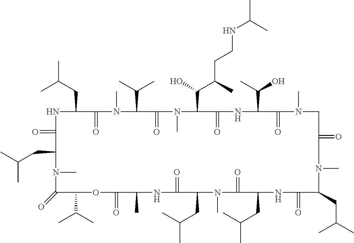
N1C(=O)C(CC(C)C)N(C)C(=O)C(C(C)C)OC(=O)C(C)NC(=O)C(CC(C)C)N(C)C(=O)C(CC(C)C)NC(=O)C(CC(C)C)N(C)C(=O)CN(C)C(=O)C(C(C)O)NC(=O)C(C(O)C(CCNC(C)C)C)N(C)C(=O)C(C(C)C)N(C)C(=O)C1CC(C)C
